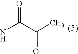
NC(C(C)=O)=O
